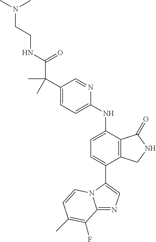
CN(C)CCNC(C(C1=CC=C(NC2=CC=C(C3=CN=C4N3C=CC(C)=C4F)C3=C2C(=O)NC3)N=C1)(C)C)=O
